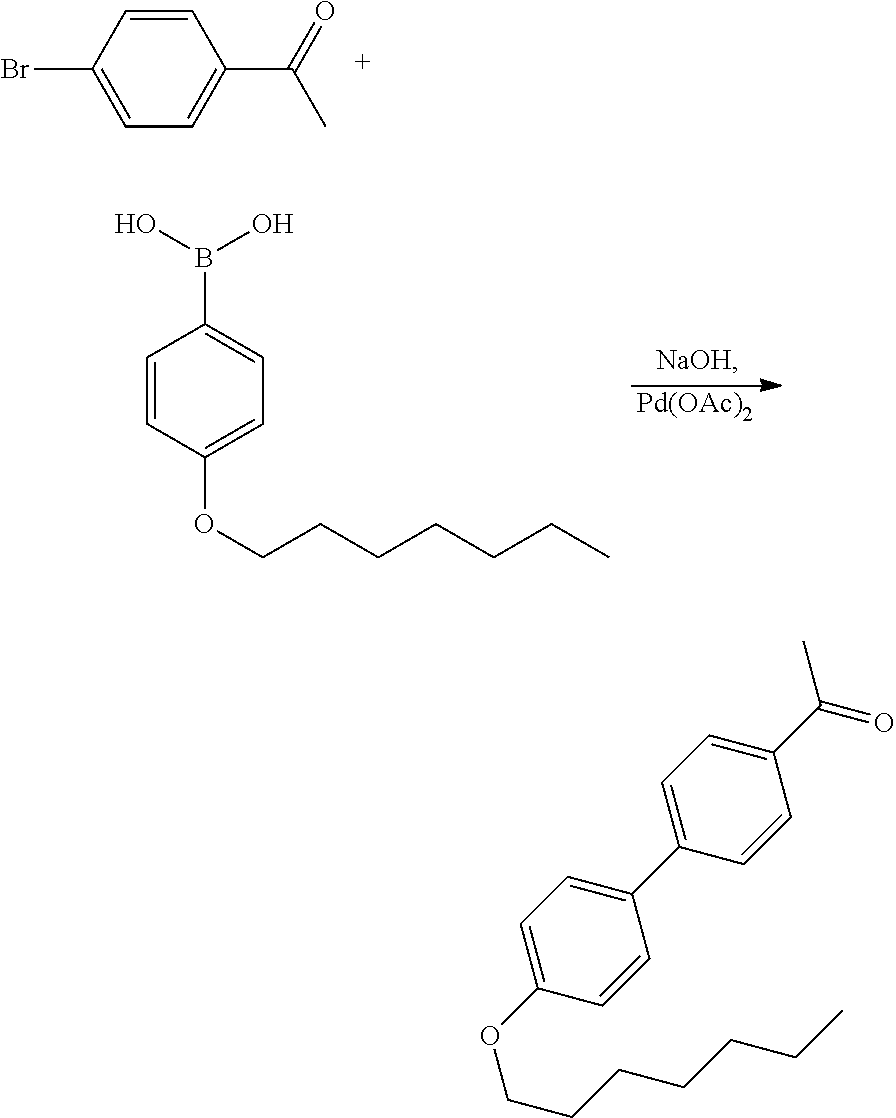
C1=CC(Br)=CC=C1C(C)=O.[Pd(OAc)2].C1=CC(OCCCCCCC)=CC=C1B(O)O.C1(OCCCCCCC)=CC=C(C2=CC=C(C(C)=O)C=C2)C=C1
